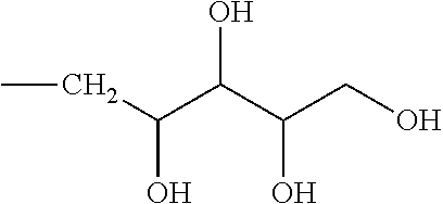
CCC(C(C(CO)O)O)O
